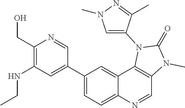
C1(CO)=C(NCC)C=C(C2=CC=C3C(=C2)C2=C(C=N3)N(C)C(=O)N2C2=CN(C)N=C2C)C=N1
